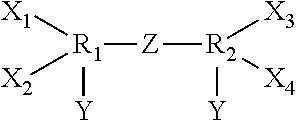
[R1]([Z][R2]([Y])([X3])[X4])([Y])([X1])[X2]
